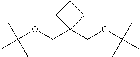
CC(OCC1(COC(C)(C)C)CCC1)(C)C
